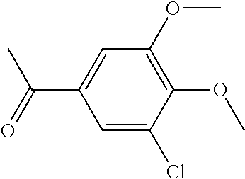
C1(OC)=C(OC)C(Cl)=CC(C(C)=O)=C1
